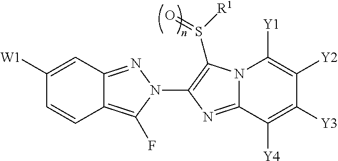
C1([W1])=CC2=NN(C3=C(S([R1])=O)N4C(=N3)C([Y4])=C([Y3])C([Y2])=C4[Y1])C(F)=C2C=C1
